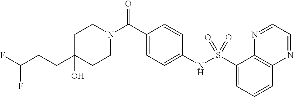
C1(CCC(F)F)(O)CCN(C(C2=CC=C(NS(C3=CC=CC4=C3N=CC=N4)(=O)=O)C=C2)=O)CC1
